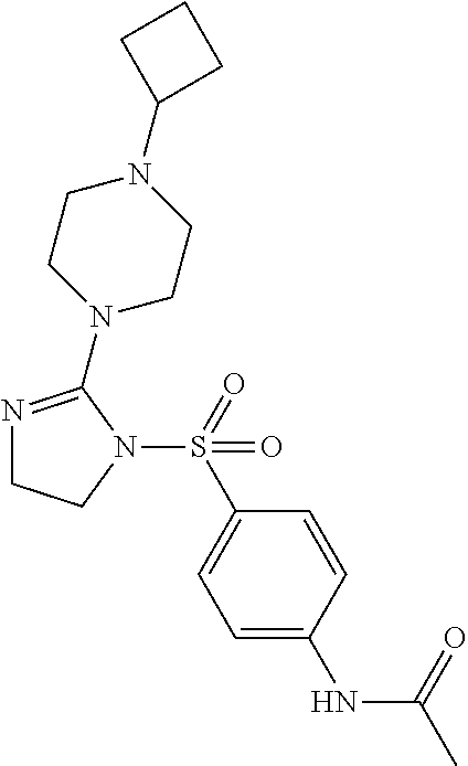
C1=C(NC(C)=O)C=CC(S(N2CCN=C2N2CCN(C3CCC3)CC2)(=O)=O)=C1
